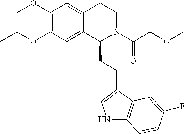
C(OC1=C(OC)C=C2C(=C1)C(CCC1=CNC3=C1C=C(F)C=C3)N(C(COC)=O)CC2)C
